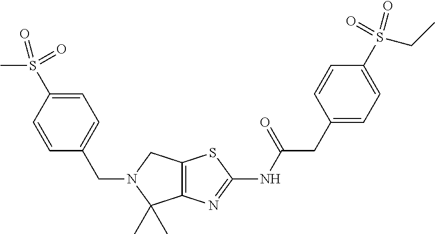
C12=C(N=C(NC(CC3=CC=C(S(CC)(=O)=O)C=C3)=O)S1)C(C)(C)N(CC1=CC=C(S(C)(=O)=O)C=C1)C2
